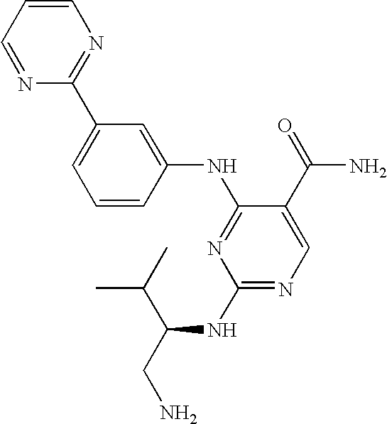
C1=CC(NC2=NC(NC(CN)C(C)C)=NC=C2C(=O)N)=CC(C2=NC=CC=N2)=C1
